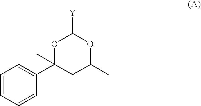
C1=CC=CC(C2(C)CC(C)OC([Y])O2)=C1
